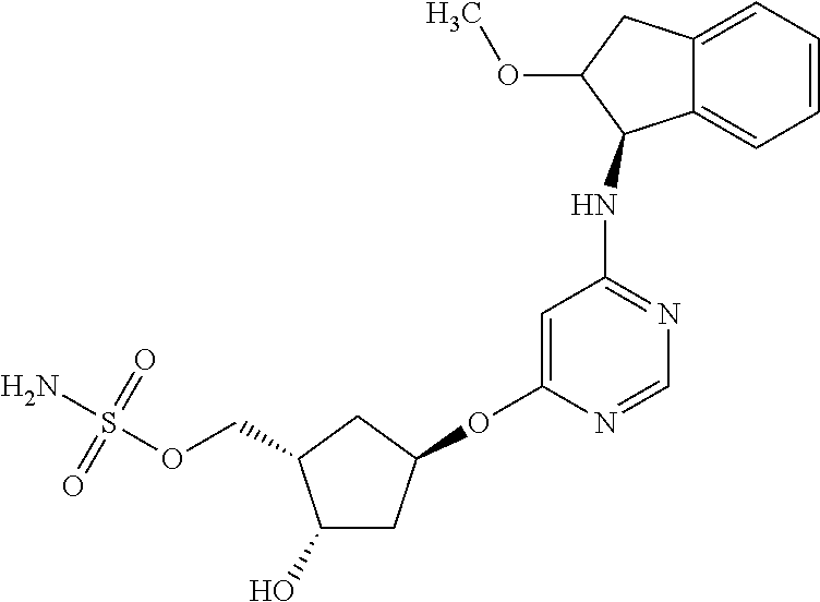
C1(O)CC(OC2=CC(NC3C4=CC=CC=C4CC3OC)=NC=N2)CC1COS(N)(=O)=O
